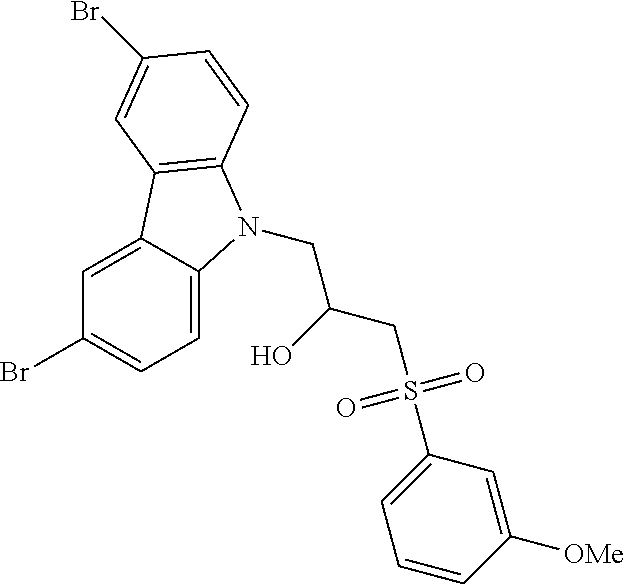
C1=C2C(=CC=C1Br)N(CC(CS(C1=CC=CC([OMe])=C1)(=O)=O)O)C1=C2C=C(Br)C=C1
